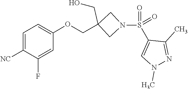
O=S(=O)(C1=CN(C)N=C1C)N1CC(COC2=CC=C([NC])C(F)=C2)(CO)C1
